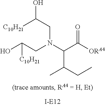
C(N(C(C(=O)[ORA4])C(CC)C)CC(O)[C10H21])C([C10H21])O
